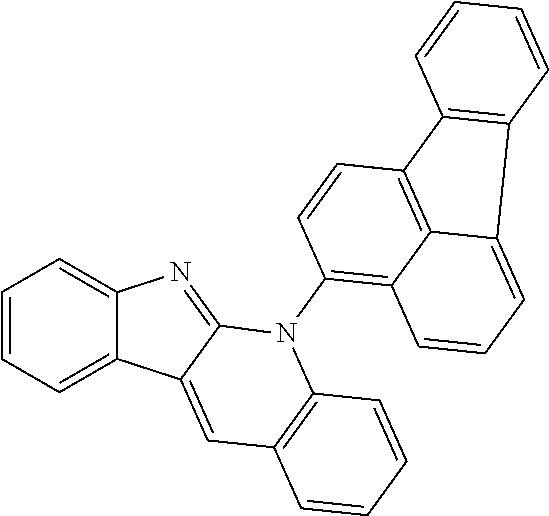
C1=CC=C2C(=C1)N=C1C2=CC2=C(N1C1=C3C4=C(C=C1)C1=C(C4=CC=C3)C=CC=C1)C=CC=C2
